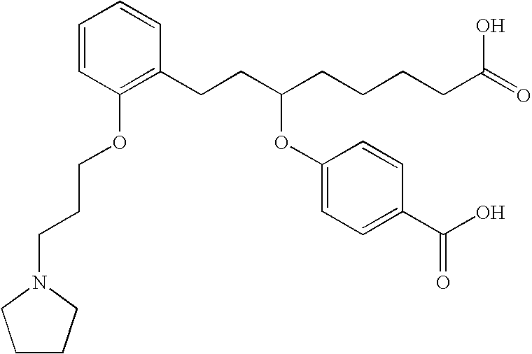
C1=CC(OCCCN2CCCC2)=C(CCC(CCCCC(=O)O)OC2=CC=C(C(O)=O)C=C2)C=C1
